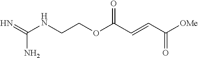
N(CCOC(C=CC([OMe])=O)=O)C(=N)N
